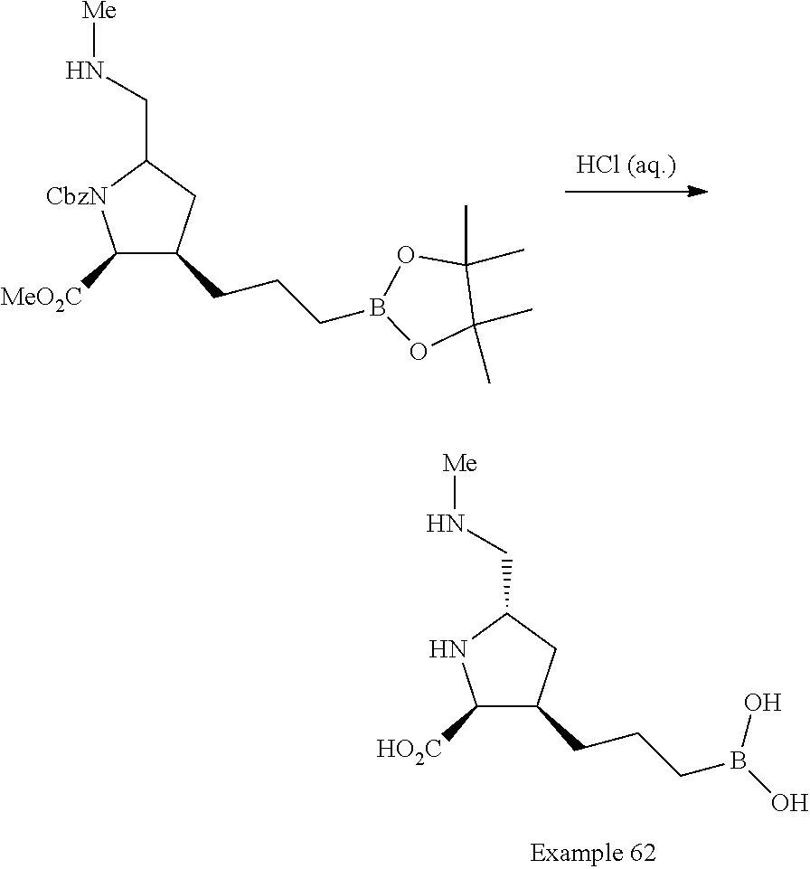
C1([HO2C])C(CCCB(O)O)CC(CN[Me])N1.[HCl (aq.)].C1([MeO2C])C(CCCB2OC(C)(C)C(C)(C)O2)CC(CN[Me])[CbzN]1
